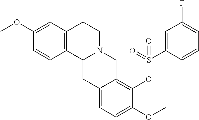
C1=CC2=C(C=C1OC)CCN1C2CC2=CC=C(OC)C(OS(C3=CC(F)=CC=C3)(=O)=O)=C2C1
